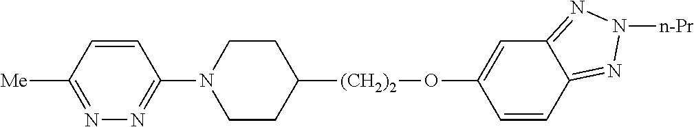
N1(C2=NN=C([Me])C=C2)CCC([(CH2)2]OC2=CC3=NN([n-Pr])N=C3C=C2)CC1
